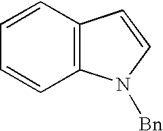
C1=CC=CC2=C1C=CN2[Bn]
